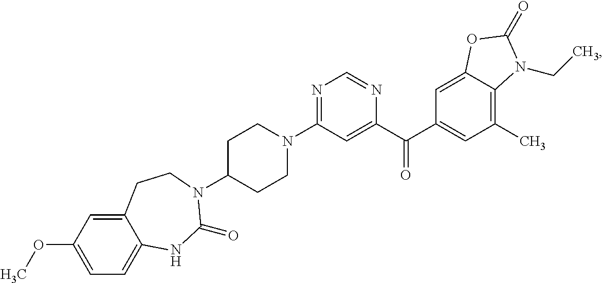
N1=C(N2CCC(N3C(=O)NC4=CC=C(OC)C=C4CC3)CC2)C=C(C(C2=CC(C)=C3C(=C2)OC(=O)N3CC)=O)N=C1
